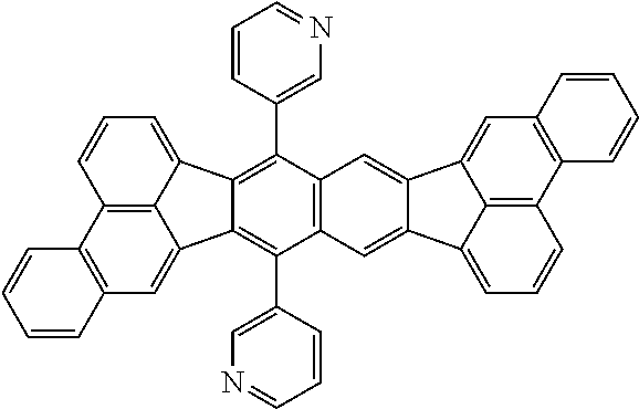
C12=C3C(=CC=C1)C1=C(C4=CN=CC=C4)C4=C(C(C5=CN=CC=C5)=C1C3=CC1=C2C=CC=C1)C=C1C(=C4)C2=CC3=C(C4=C2C1=CC=C4)C=CC=C3
